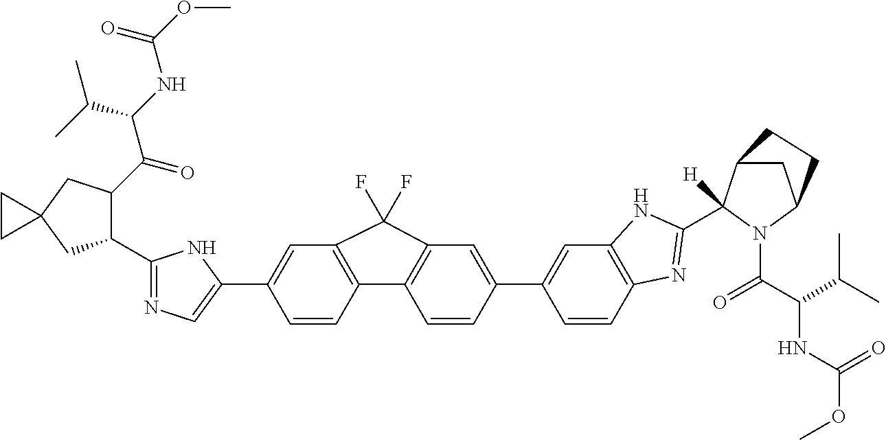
C(NC(C(=O)C1C(C2=NC=C(C3=CC4=C(C=C3)C3=C(C=C(C5=CC6=C(C=C5)N=C(C5([H])C7CC(N5C(=O)C(NC(OC)=O)C(C)C)CC7)N6)C=C3)C4(F)F)N2)CC2(C1)CC2)C(C)C)(OC)=O
